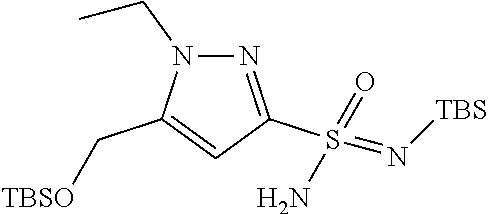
N1=C(S(=N[TBS])(=O)N)C=C(C[TBSO])N1CC
